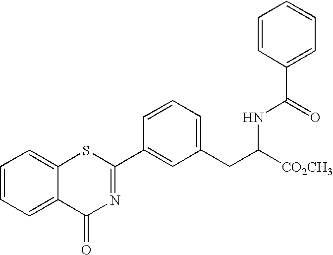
C1=CC=C2C(=C1)SC(C1=CC(CC(NC(=O)C3=CC=CC=C3)[CO2CH3])=CC=C1)=NC2=O
